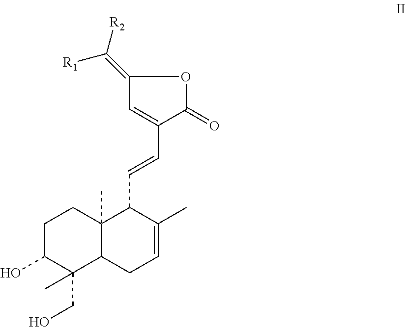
C1C(O)C(CO)(C)C2C(C)(C1)C(C=CC1=CC(=C([R2])[R1])OC1=O)C(C)=CC2
